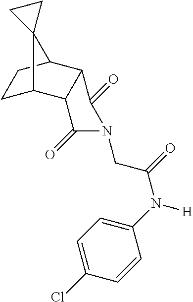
C1(N([H])C(=O)CN2C(=O)C3C(C4CCC3C43CC3)C2=O)=CC=C(Cl)C=C1
